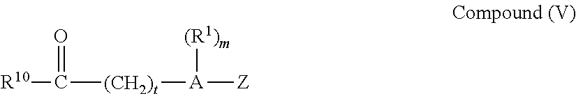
[R10]C([(CH2)t][A]([Z])[(R1)m])=O
